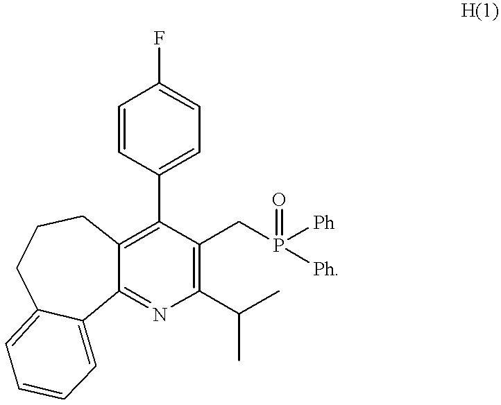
C12=C(C3=CC=C(F)C=C3)C(CP([Ph])(=O)[Ph])=C(C(C)C)N=C1C1=CC=CC=C1CCC2
